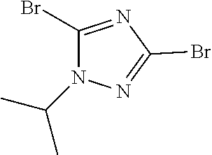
C1(Br)=NC(Br)=NN1C(C)C
